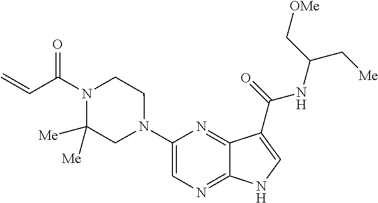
C1(N2CCN(C(C=C)=O)C([Me])([Me])C2)=CN=C2C(=N1)C(C(=O)NC(C[Me])C[OMe])=CN2
